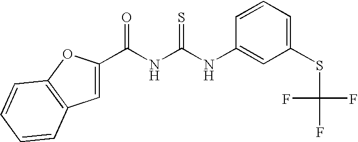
C(NC(NC1=CC(SC(F)(F)F)=CC=C1)=S)(=O)C1=CC2=C(O1)C=CC=C2
